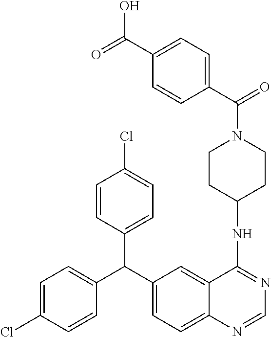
C1=CC(C(C2=CC=C3C(=C2)C(NC2CCN(C(C4=CC=C(C(=O)O)C=C4)=O)CC2)=NC=N3)C2=CC=C(Cl)C=C2)=CC=C1Cl
